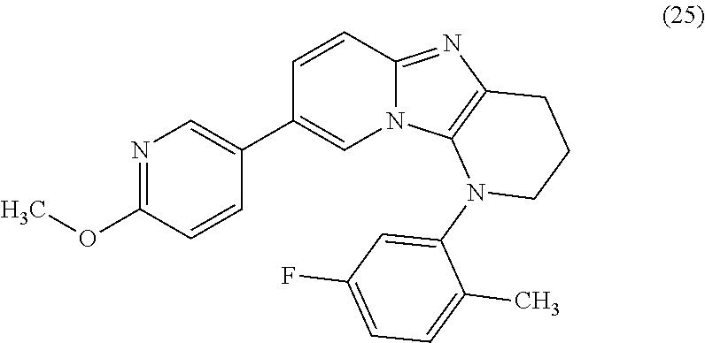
N1=C(OC)C=CC(C2=CN3C(=NC4=C3N(C3=CC(F)=CC=C3C)CCC4)C=C2)=C1
